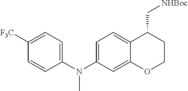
C1(N(C2=CC=C3C(=C2)OCCC3C[NHBoc])C)=CC=C([F3C])C=C1
